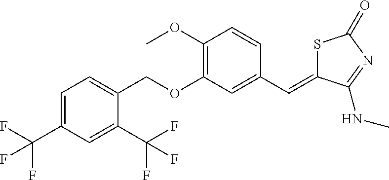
C1=C(C(F)(F)F)C=C(C(F)(F)F)C(COC2=C(OC)C=CC(C=C3SC(=O)N=C3NC)=C2)=C1
